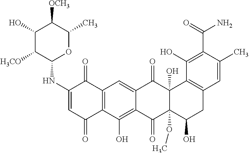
C12=C(C(O)=C3C(=C1)C(=O)C1(O)C(OC)(C3=O)C(O)CC3=C1C(O)=C(C(=O)N)C(C)=C3)C(=O)C=C(NC1OC(C)C([OCH3])C(O)C1[H3CO])C2=O
